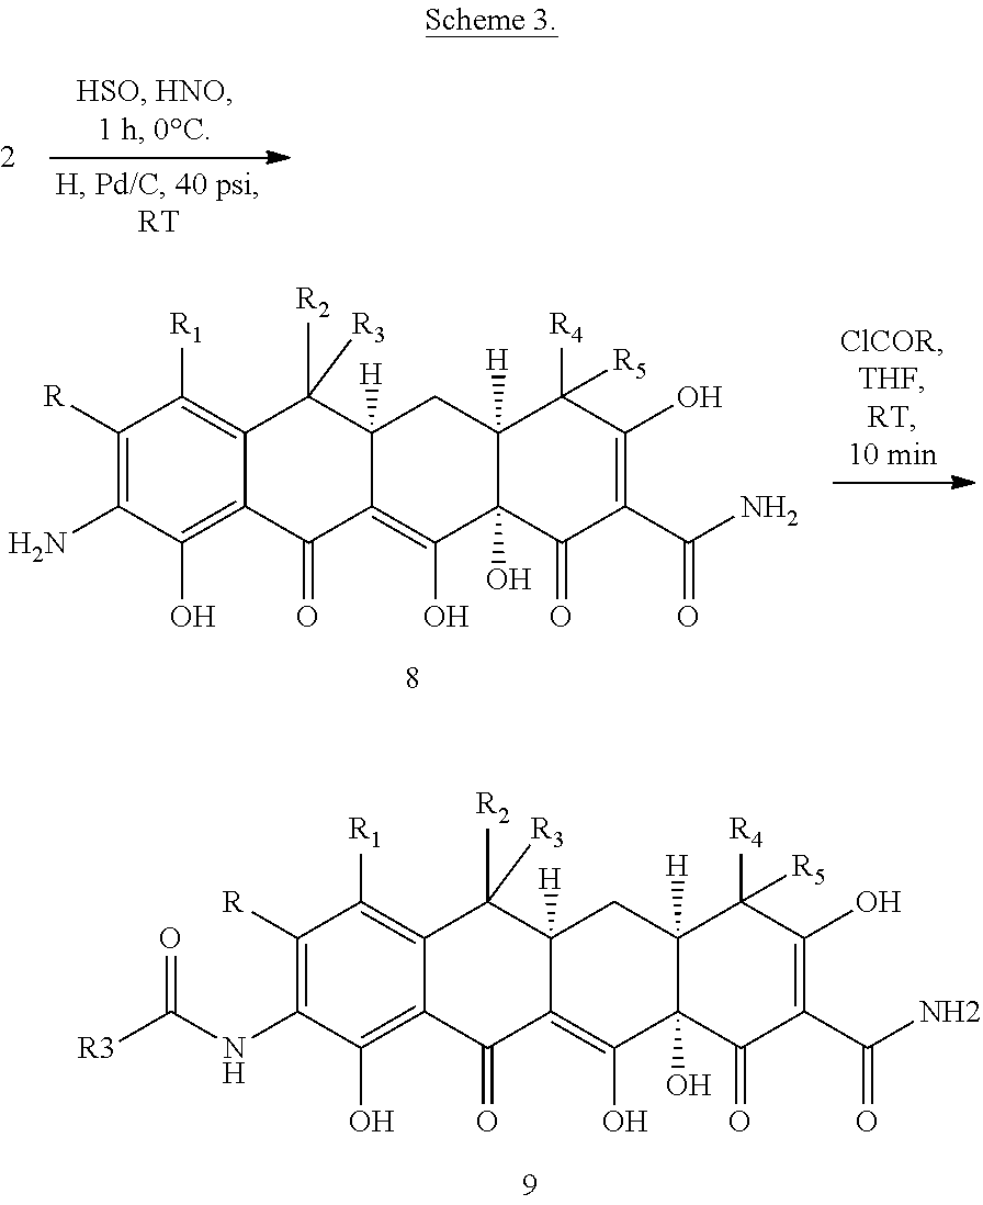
C1([R])=C(N)C(O)=C2C(=C1[R1])C([R2])([R3])C1([H])C(=C(O)C3(O)C([H])(C1)C([R4])([R5])C(O)=C(C(N)=O)C3=O)C2=O.C1([R])=C(NC([R3])=O)C(O)=C2C(=C1[R1])C([R2])([R3])C1([H])C(=C(O)C3(O)C([H])(C1)C([R4])([R5])C(O)=C(C(N)=O)C3=O)C2=O
